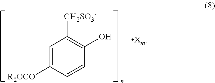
C1=CC([R2OCO])=CC([CH2SO3-])=C1O
